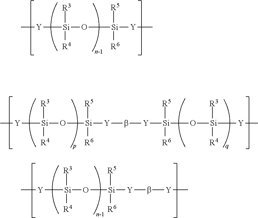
C[Y][Si](O[Si]([Y]b[Y][Si](O[Si]([Y]C)([R3])[R4])([R5])[R6])([R5])[R6])([R3])[R4].C[Y][Si](O[Si]([Y]C)([R5])[R6])([R3])[R4].C[Y][Si](O[Si]([Y]b[Y]C)([R5])[R6])([R3])[R4]
